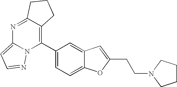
N1=C2C(=C(C3=CC=C4C(=C3)C=C(CCN3CCCC3)O4)N3C1=CC=N3)CCC2
